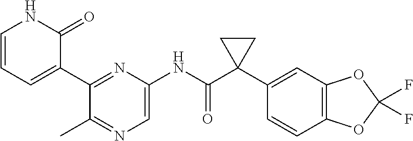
C1(C2=CC=CNC2=O)=NC(NC(C2(C3=CC4=C(C=C3)OC(F)(F)O4)CC2)=O)=CN=C1C
